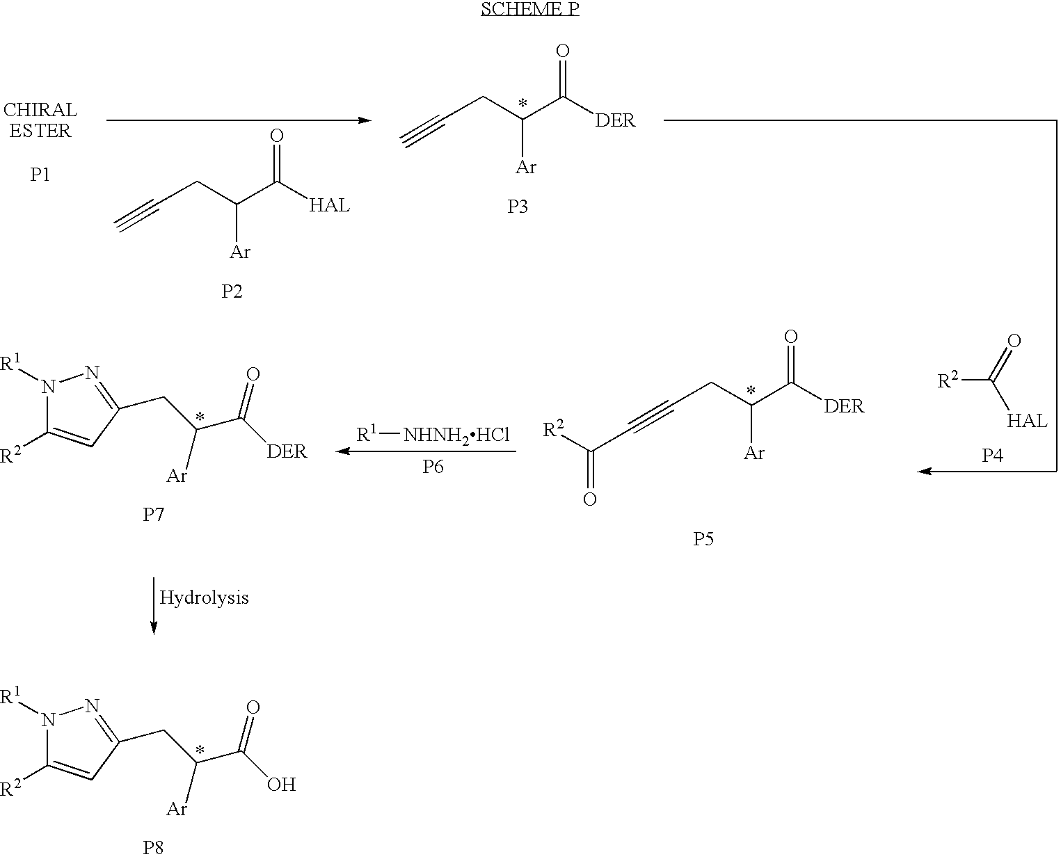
N1([R1])C([R2])=CC(CC(C(O)=O)[Ar])=N1.[P8].N1([R1])C([R2])=CC(CC(C([DER])=O)[Ar])=N1.[P7].[R1][NHNH2HCl].[P6].C(CC(C([DER])=O)[Ar])#CC([R2])=O.[P5].[R2]C(=O)[HAL].[P4].C(CC(C([HAL])=O)[Ar])#C.[P2].[P1].C(CC(C([DER])=O)[Ar])#C.[P3]
